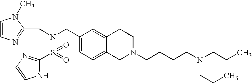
C1(CN(S(C2=NC=CN2)(=O)=O)CC2=NC=CN2C)=CC=C2C(=C1)CCN(CCCCN(CCC)CCC)C2
